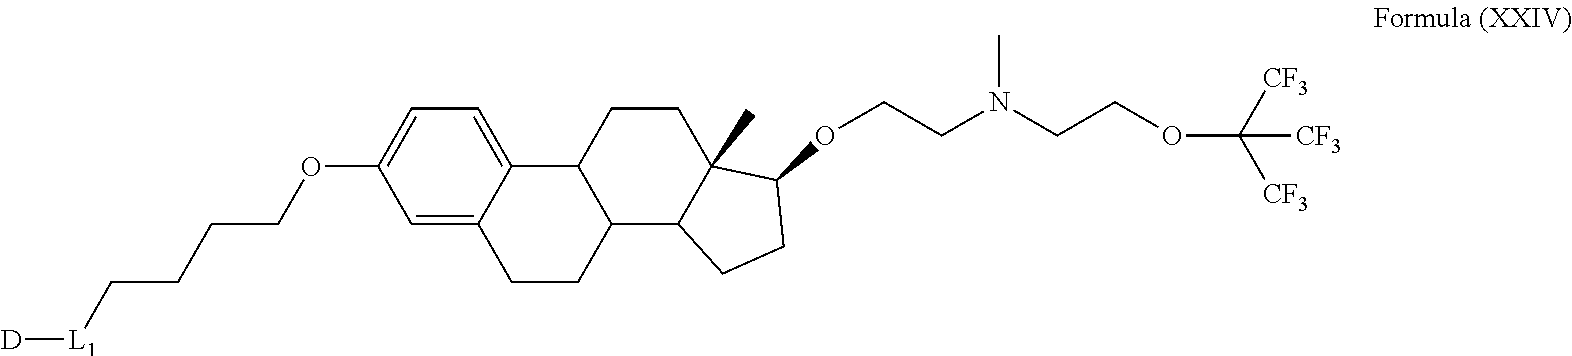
[L1](CCCCOC1=CC=C2C(=C1)CCC1C2CCC2(C)C1CCC2OCCN(CCOC([CF3])([CF3])[CF3])C)[D]
